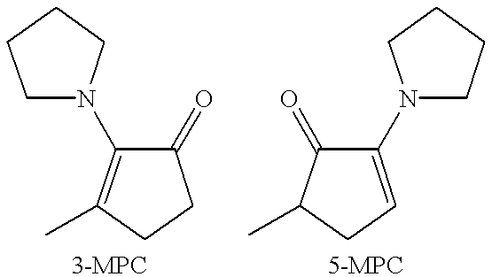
C1CC(=O)C(N2CCCC2)=C1C.C1C=C(N2CCCC2)C(=O)C1C
